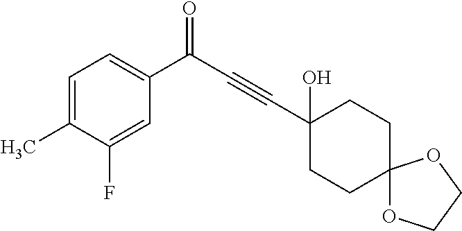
C1=C(C)C(F)=CC(C(C#CC2(O)CCC3(CC2)OCCO3)=O)=C1
